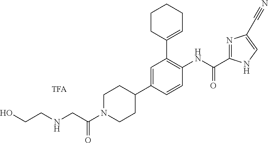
N(CC(N1CCC(C2=CC(C3=CCCCC3)=C(NC(=O)C3=NC(C#N)=CN3)C=C2)CC1)=O)CCO
